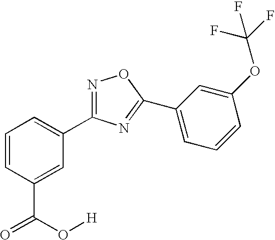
C1=CC(C(=O)O[H])=CC(C2=NOC(C3=CC=CC(OC(F)(F)F)=C3)=N2)=C1
